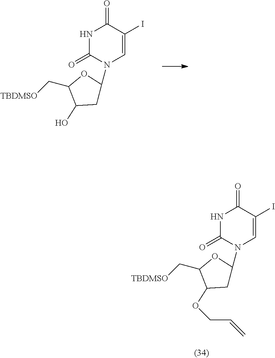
N1(C2CC(OCC=C)C(C[TBDMSO])O2)C=C(I)C(=O)NC1=O.N1(C2CC(O)C(C[TBDMSO])O2)C=C(I)C(=O)NC1=O
